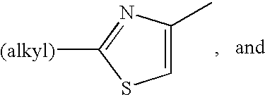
[(alkyl)]C1=NC(C)=CS1
